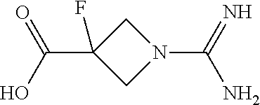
C1C(C(=O)O)(F)CN1C(N)=N
